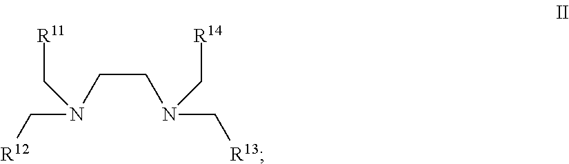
[R14]CN(C[R13])CCN(C[R12])C[R11]
